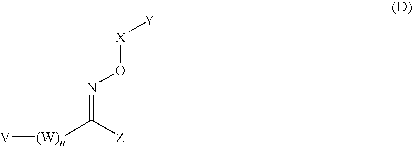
[(W)n](C([Z])=NO[X][Y])[V]
